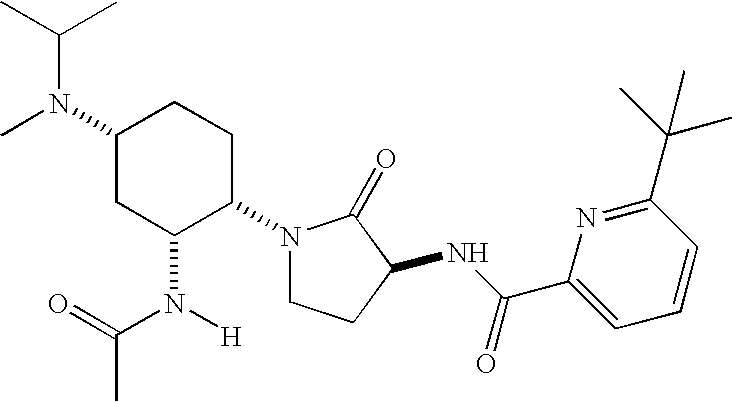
C1(N(C)C(C)C)CC(N([H])C(=O)C)C(N2CCC(NC(C3=CC=CC(C(C)(C)C)=N3)=O)C2=O)CC1
